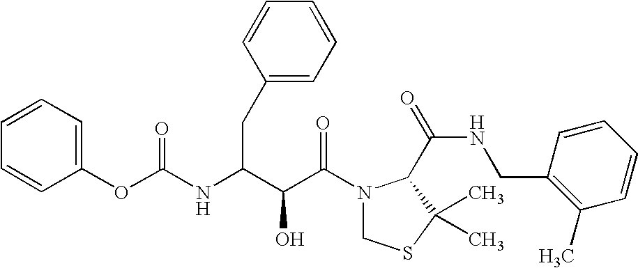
O(C(=O)NC(CC1=CC=CC=C1)C(C(N1CSC(C)(C)C1C(NCC1=C(C)C=CC=C1)=O)=O)O)C1=CC=CC=C1
